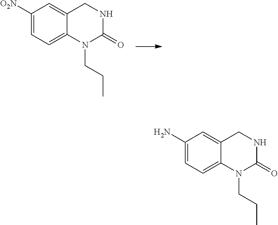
C1([O2N])=CC=C2C(=C1)CNC(=O)N2CCC.C1(N)=CC=C2C(=C1)CNC(=O)N2CCC
